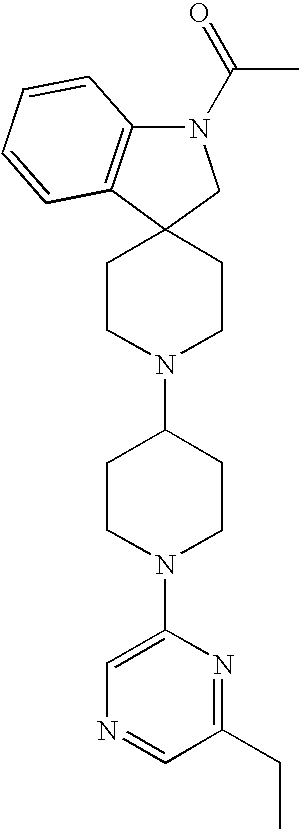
C12=C(N(C(C)=O)CC13CCN(C1CCN(C4=CN=CC(CC)=N4)CC1)CC3)C=CC=C2
